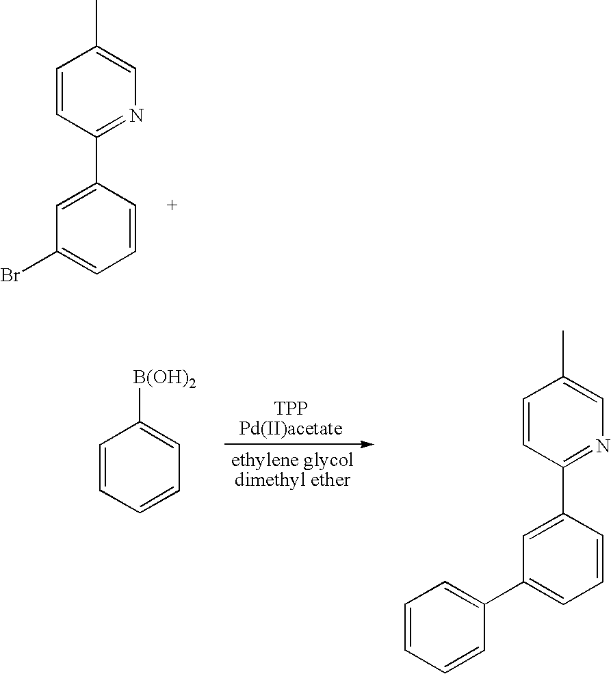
C1=CC=CC=C1[B(OH)2].C1=CC(C2=CC(C3=CC=CC=C3)=CC=C2)=NC=C1C.C1=CC(C2=CC(Br)=CC=C2)=NC=C1C
